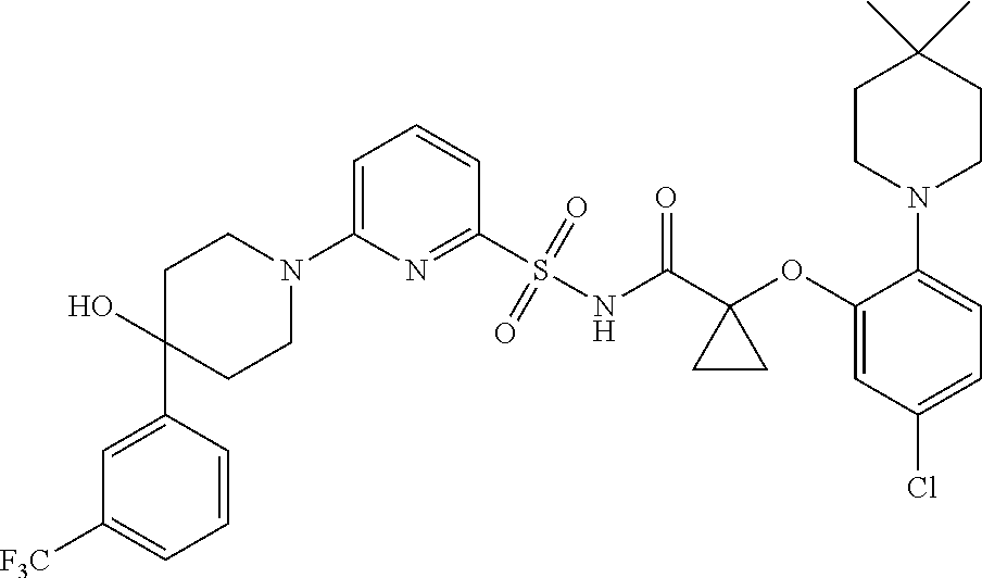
C1(S(NC(C2(OC3=CC(Cl)=CC=C3N3CCC(C)(C)CC3)CC2)=O)(=O)=O)=NC(N2CCC(C3=CC([F3C])=CC=C3)(O)CC2)=CC=C1
